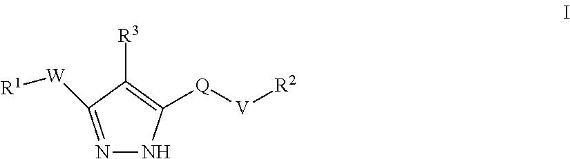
N1=C([W][R1])C([R3])=C([Q][V][R2])N1
